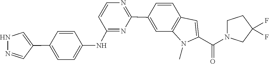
C1=CC2=C(N(C)C(C(=O)N3CCC(F)(F)C3)=C2)C=C1C1=NC=CC(NC2=CC=C(C3=CNN=C3)C=C2)=N1
